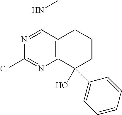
N1=C(NC)C2=C(N=C1Cl)C(C1=CC=CC=C1)(O)CCC2
